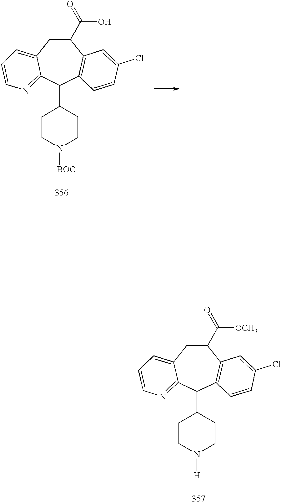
C1(C([OCH3])=O)=CC2=CC=CN=C2C(C2CCN([H])CC2)C2=C1C=C(Cl)C=C2.C1(C(O)=O)=CC2=CC=CN=C2C(C2CCN([BOC])CC2)C2=C1C=C(Cl)C=C2
